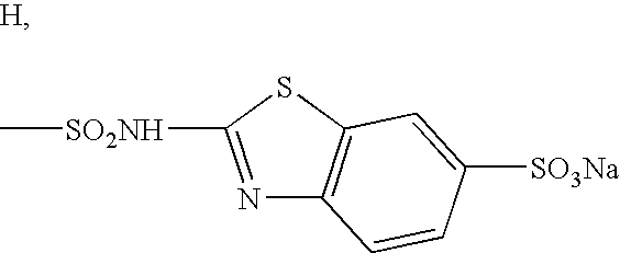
N1=C([SO2NH]C)SC2=C1C=CC([SO3Na])=C2
